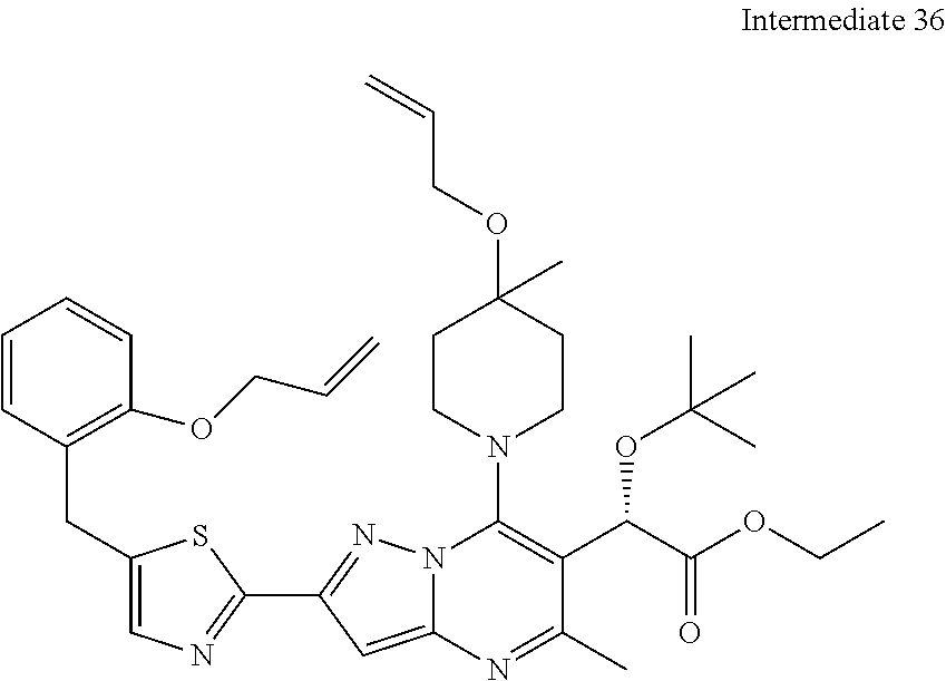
C1=CC(CC2=CN=C(C3=NN4C(=C3)N=C(C)C(C(C(OCC)=O)OC(C)(C)C)=C4N3CCC(OCC=C)(C)CC3)S2)=C(OCC=C)C=C1
